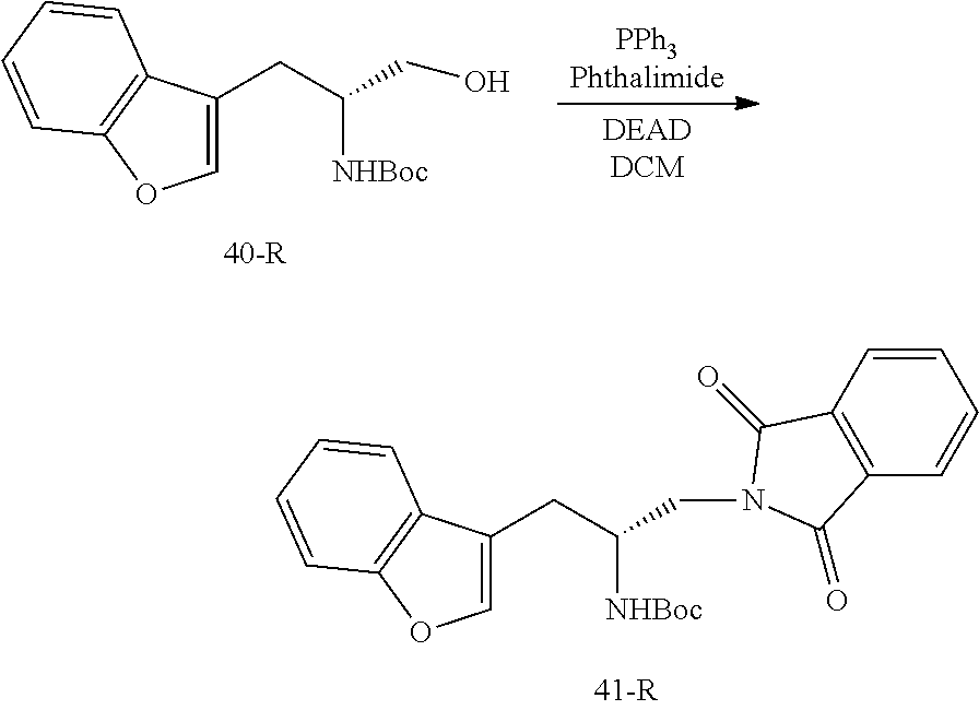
[PPh3Phthalimide].[DEADDCM].C1=C(CC(CO)[NHBoc])C2=C(O1)C=CC=C2.C1=C(CC(CN2C(=O)C3=C(C=CC=C3)C2=O)[NHBoc])C2=C(O1)C=CC=C2
